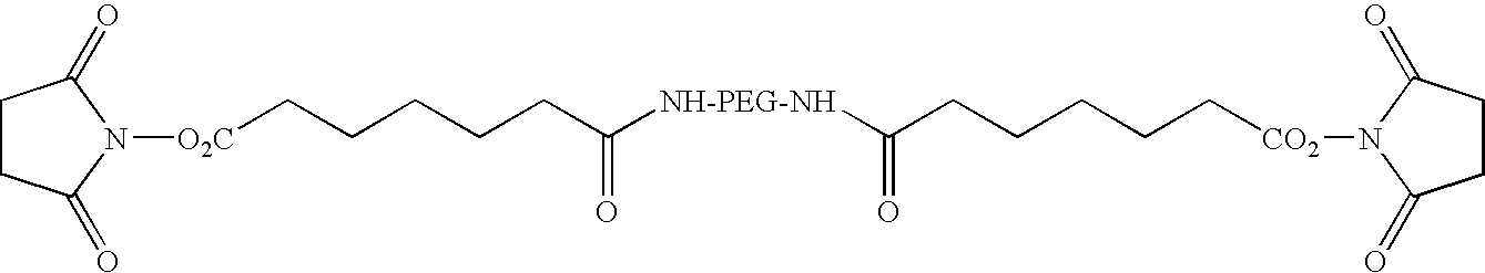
[O2C](CCCCCC([NH-PEG-NH]C(=O)CCCCC[CO2]N1C(=O)CCC1=O)=O)N1C(=O)CCC1=O
